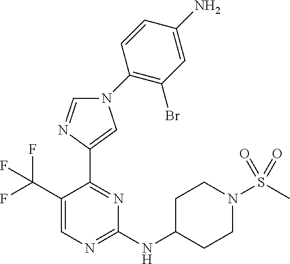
C1(NC2CCN(S(C)(=O)=O)CC2)=NC=C(C(F)(F)F)C(C2=CN(C3=C(Br)C=C(N)C=C3)C=N2)=N1
